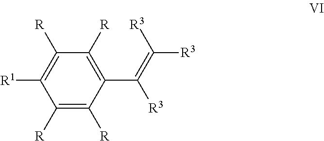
C1([R])=C([R])C(C(=C([R3])[R3])[R3])=C([R])C([R])=C1[R1]
